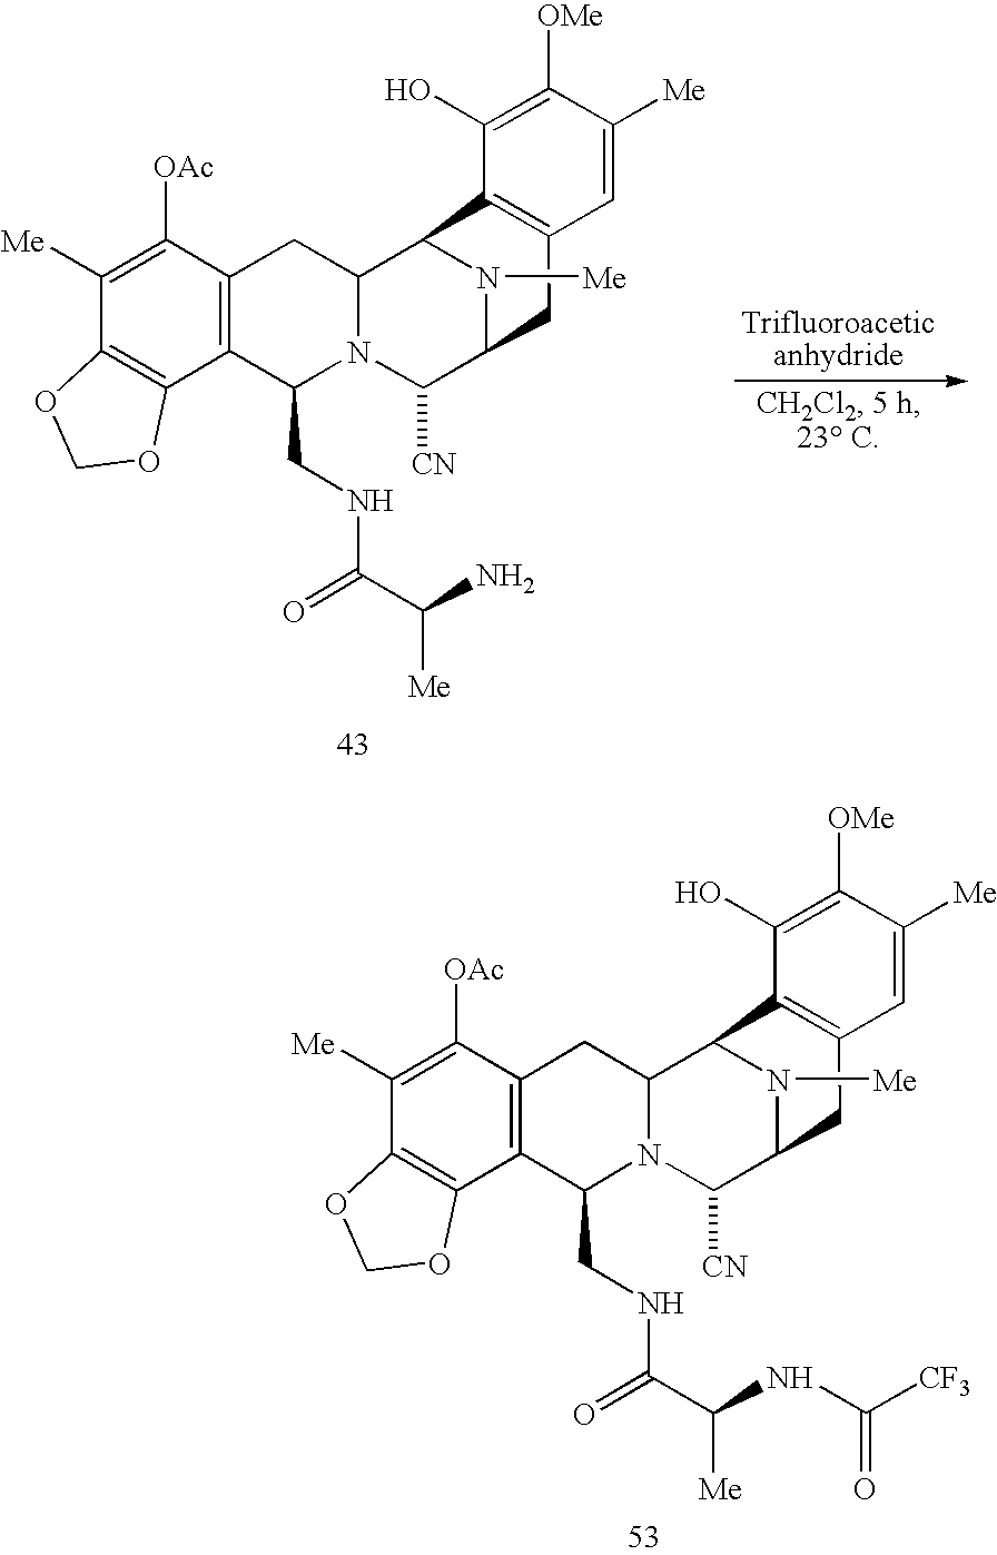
C1([OAc])=C([Me])C2=C(C3=C1CC1N(C3CNC(C(N)[Me])=O)C([CN])C3N([Me])C1C1=C(C=C([Me])C([OMe])=C1O)C3)OCO2.C1([OAc])=C([Me])C2=C(C3=C1CC1N(C3CNC(C(NC([CF3])=O)[Me])=O)C([CN])C3N([Me])C1C1=C(C=C([Me])C([OMe])=C1O)C3)OCO2
